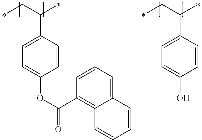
C1=CC(C(CC)C)=CC=C1OC(=O)C1=C2C(=CC=C1)C=CC=C2.C1=CC(C(CC)C)=CC=C1O
